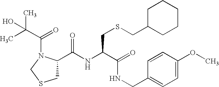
C1(C(NC(C(=O)NCC2=CC=C(OC)C=C2)CSCC2CCCCC2)=O)CSCN1C(C(C)(C)O)=O
